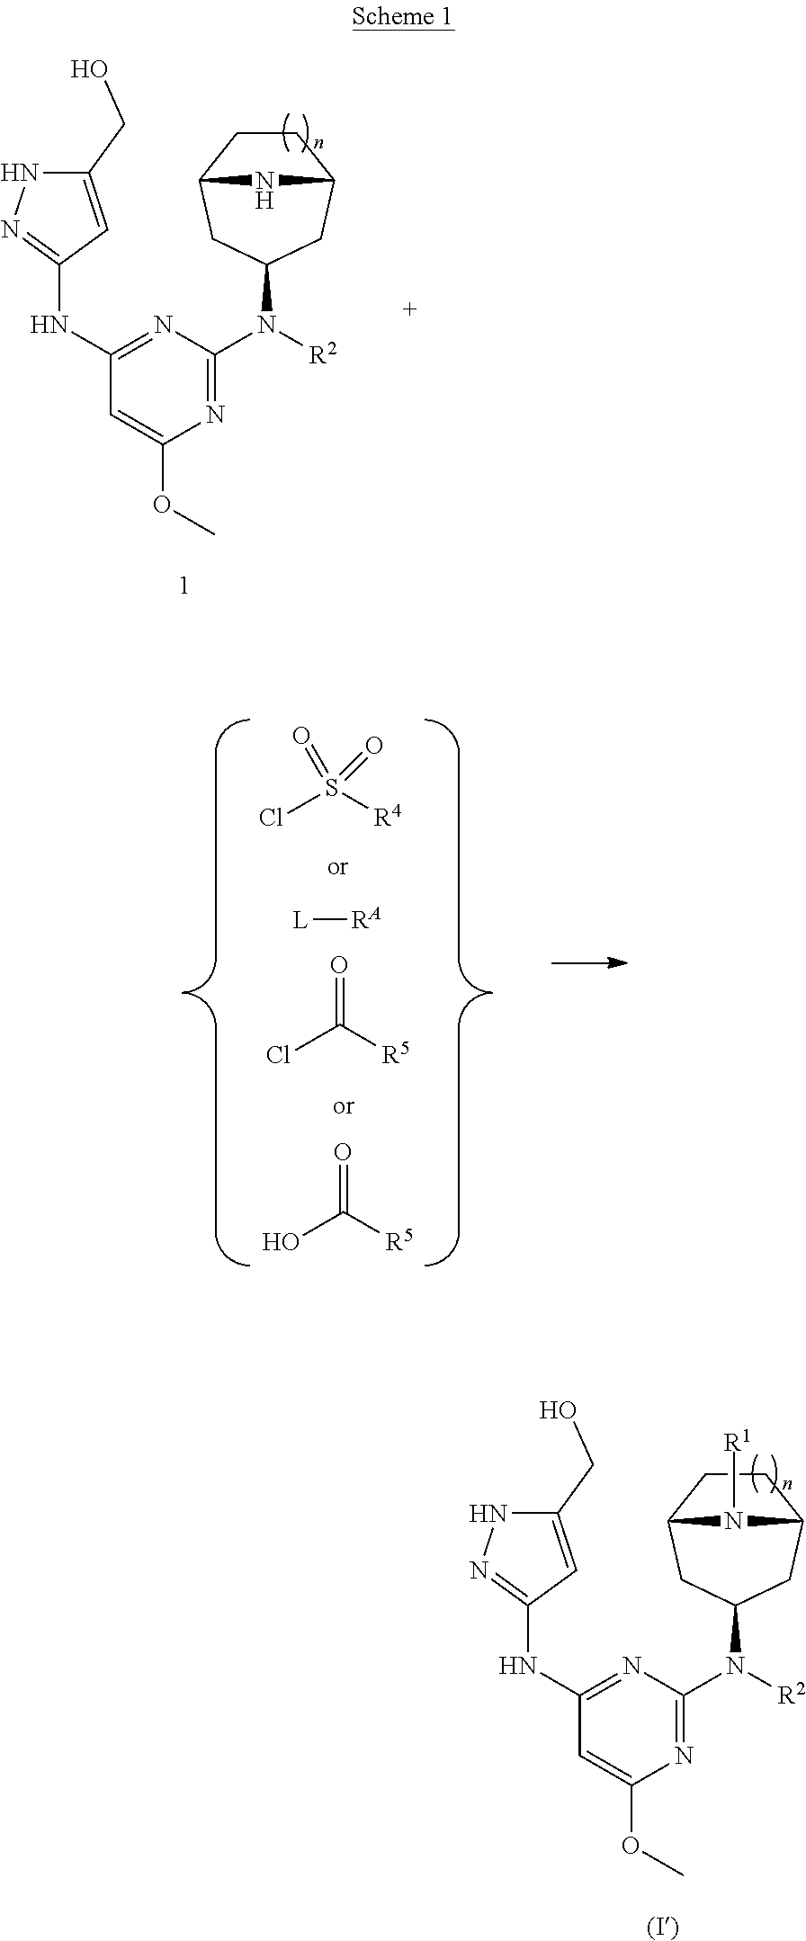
C1(CO)=CC(NC2=NC(N(C3CC4CCC(C3)N4[R1])[R2])=NC(OC)=C2)=NN1.C1(CO)=CC(NC2=NC(N(C3CC4CCC(C3)N4)[R2])=NC(OC)=C2)=NN1.S(Cl)([R4])(=O)=O.[L][RA].O=C(Cl)[R5].O=C(O)[R5]
